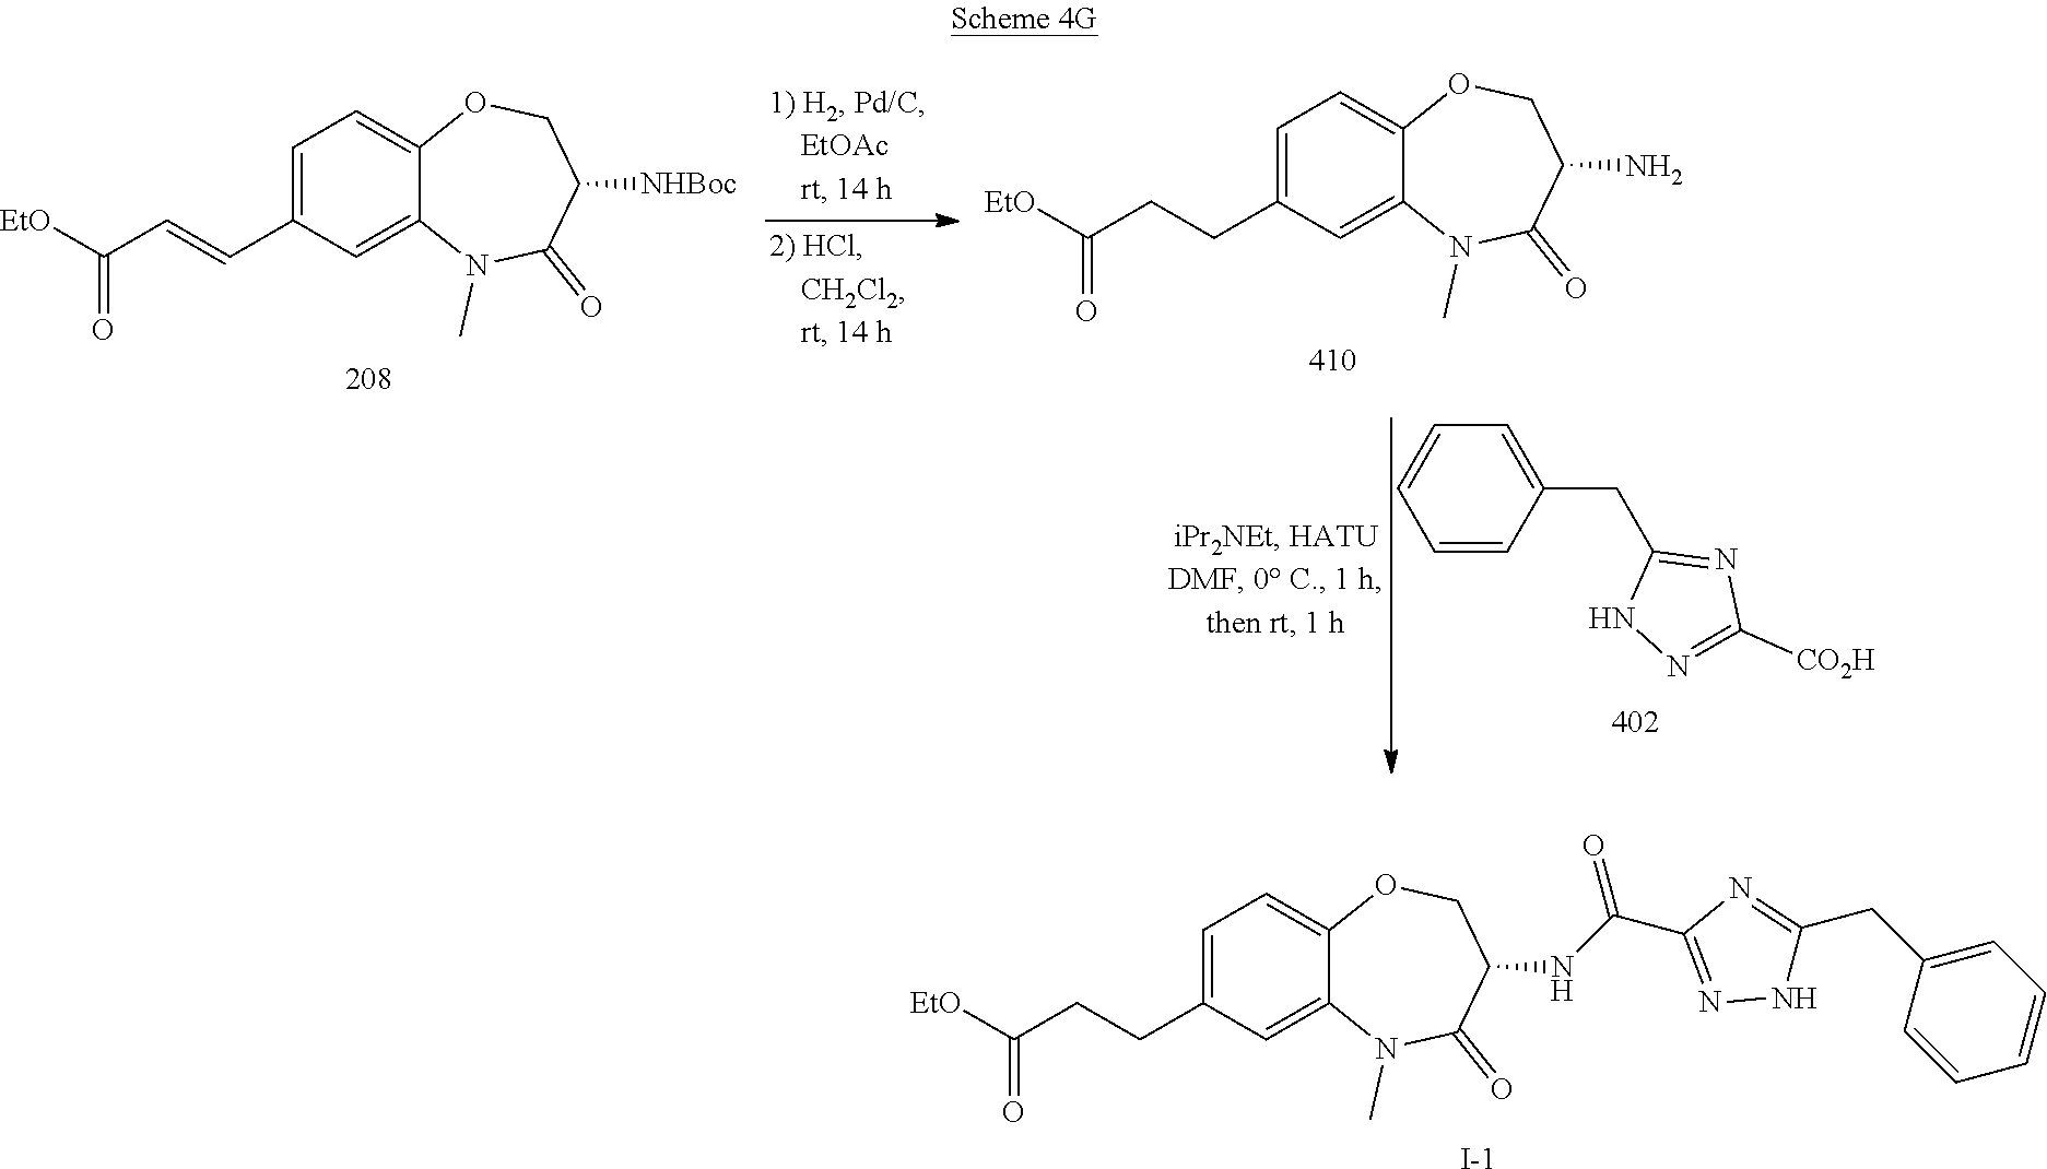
[EtO]C(CCC1=CC=C2C(=C1)N(C)C(=O)C(NC(C1=NNC(CC3=CC=CC=C3)=N1)=O)CO2)=O.[I-].[EtO]C(C=CC1=CC=C2C(=C1)N(C)C(=O)C([NHBoc])CO2)=O.[EtO]C(CCC1=CC=C2C(=C1)N(C)C(=O)C(N)CO2)=O.C1=CC=CC(CC2=NC([CO2H])=NN2)=C1
